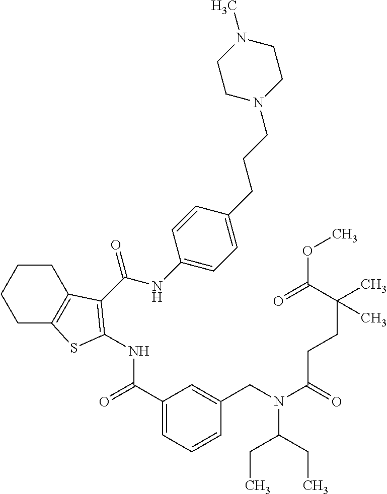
C1C2=C(CCC1)C(C(NC1=CC=C(CCCN3CCN(C)CC3)C=C1)=O)=C(NC(=O)C1=CC=CC(CN(C(=O)CCC(C(=O)OC)(C)C)C(CC)CC)=C1)S2
